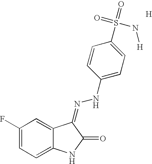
C1(F)=CC=C2C(=C1)C(=NNC1=CC=C(S(=O)(=O)N[H])C=C1)C(=O)N2.[H]
